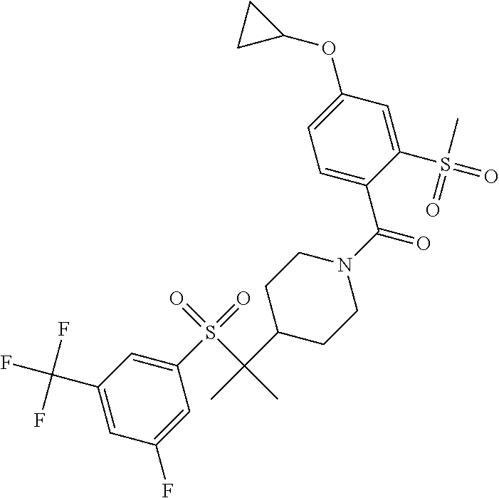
C1(C(F)(F)F)=CC(F)=CC(S(=O)(=O)C(C)(C2CCN(C(=O)C3=CC=C(OC4CC4)C=C3S(=O)(C)=O)CC2)C)=C1
